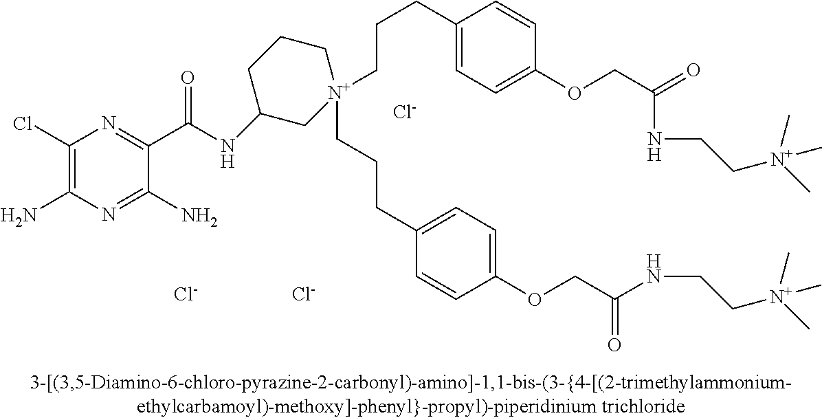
C1(Cl)=C(N)N=C(N)C(C(=O)NC2C[N+](CCCC3=CC=C(OCC(=O)NCC[N+](C)(C)C)C=C3)(CCCC3=CC=C(OCC(NCC[N+](C)(C)C)=O)C=C3)CCC2)=N1.[Cl-].[Cl-].[Cl-]
